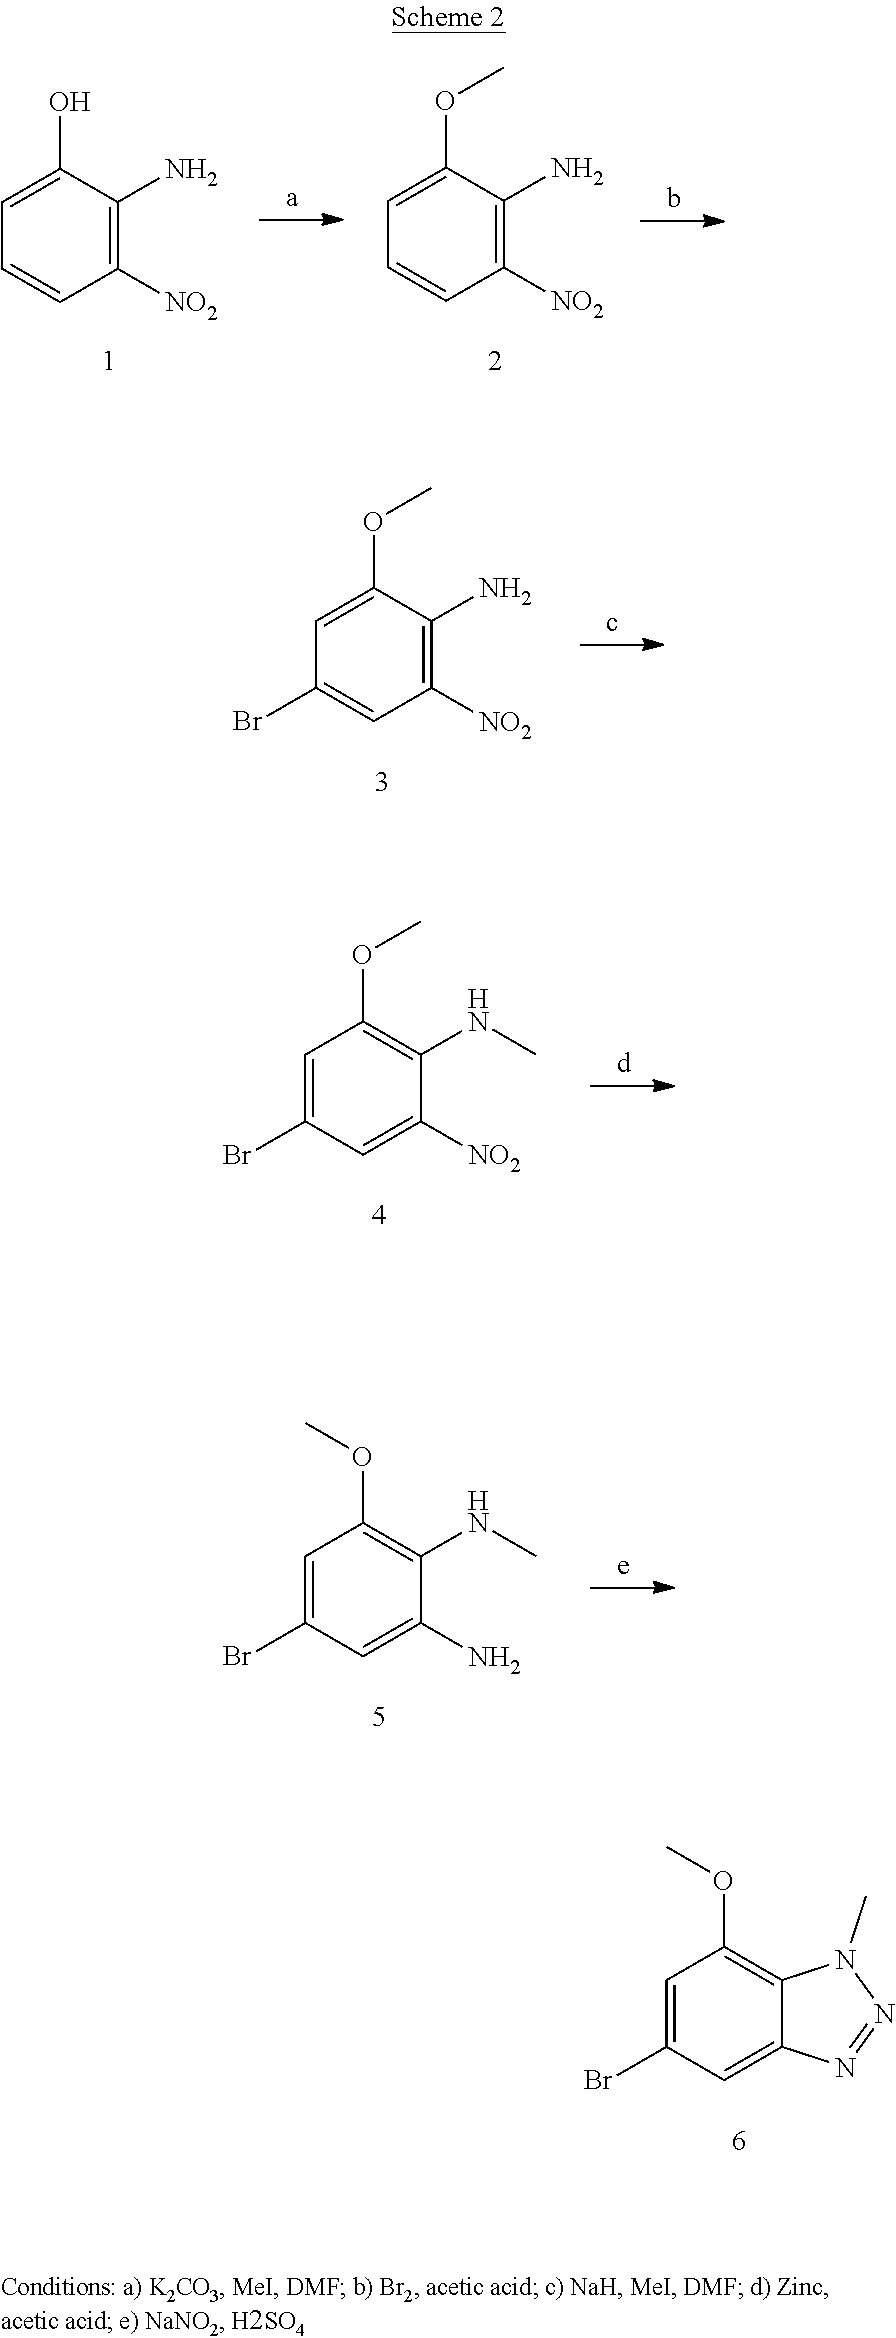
C1=C(Br)C=C2C(=C1OC)N(C)N=N2.C1=C(Br)C=C([NO2])C(NC)=C1OC.C1=C(Br)C=C(N)C(NC)=C1OC.C1=C(O)C(N)=C([NO2])C=C1.C1=C(OC)C(N)=C([NO2])C=C1.C1=C(OC)C(N)=C([NO2])C=C1Br
